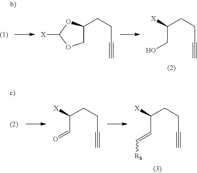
C(C(CCC#C)[X])O.C1C(CCC#C)OC([X])O1.C(C(CCC#C)[X])=C[R8].C(C(CCC#C)[X])=O
